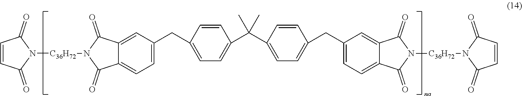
C1=CC(=O)N([C36H72]N2C(=O)C3=CC=C(CC4=CC=C(C(C5=CC=C(CC6=CC=C7C(=C6)C(=O)N([C36H72]N6C(=O)C=CC6=O)C7=O)C=C5)(C)C)C=C4)C=C3C2=O)C1=O
